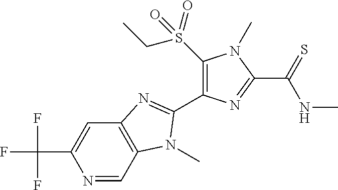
N1=CC2=C(C=C1C(F)(F)F)N=C(C1=C(S(CC)(=O)=O)N(C)C(C(=S)NC)=N1)N2C
